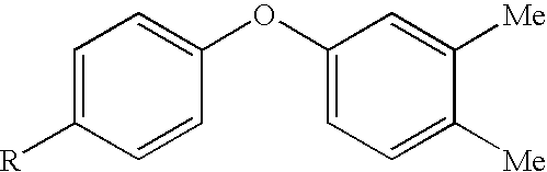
C1(OC2=CC=C([R])C=C2)=CC=C([Me])C([Me])=C1
